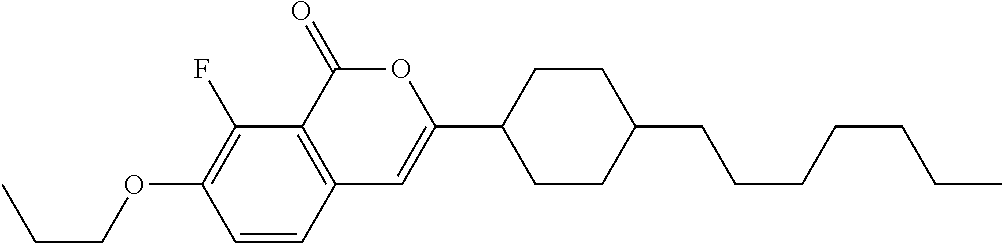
C1=CC2=C(C(F)=C1OCCC)C(=O)OC(C1CCC(CCCCCCC)CC1)=C2
